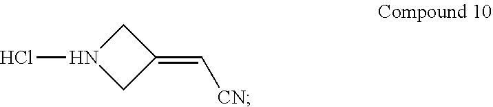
C(=C1CN(Cl)C1)[CN]
